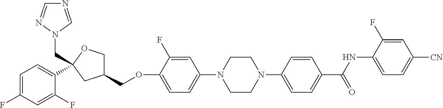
C1=C(F)C=C(F)C(C2(CN3C=NC=N3)OCC(COC3=CC=C(N4CCN(C5=CC=C(C(NC6=CC=C([CN])C=C6F)=O)C=C5)CC4)C=C3F)C2)=C1
